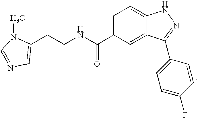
C1=C(C(NCCC2=CN=CN2C)=O)C=C2C(=C1)NN=C2C1=CC=C(F)C=C1
